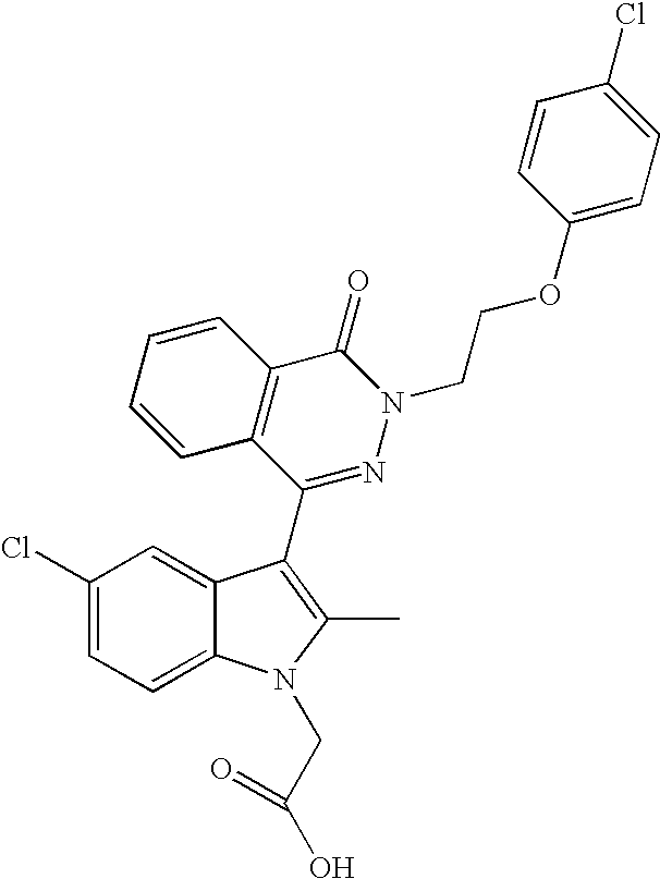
C1(Cl)=CC=C2C(=C1)C(C1=NN(CCOC3=CC=C(Cl)C=C3)C(=O)C3=C1C=CC=C3)=C(C)N2CC(O)=O
